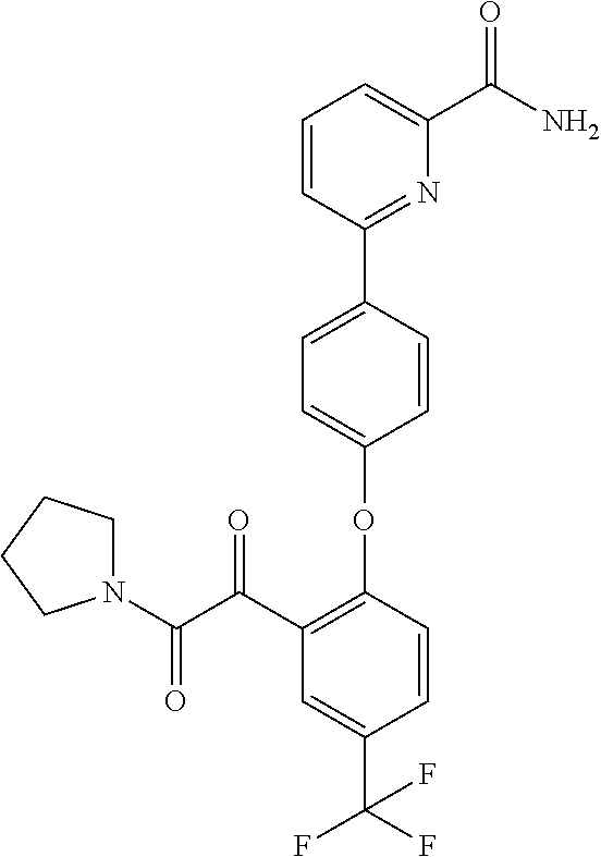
C1=CC(C2=NC(C(N)=O)=CC=C2)=CC=C1OC1=C(C(C(N2CCCC2)=O)=O)C=C(C(F)(F)F)C=C1
